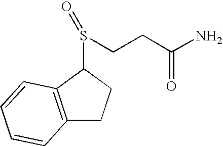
C12=C(C(S(CCC(N)=O)=O)CC1)C=CC=C2
